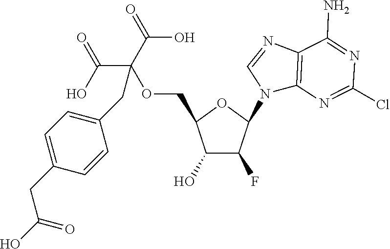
C1(O)C(F)C(N2C3=C(N=C2)C(N)=NC(Cl)=N3)OC1COC(C(O)=O)(C(O)=O)CC1=CC=C(CC(=O)O)C=C1
